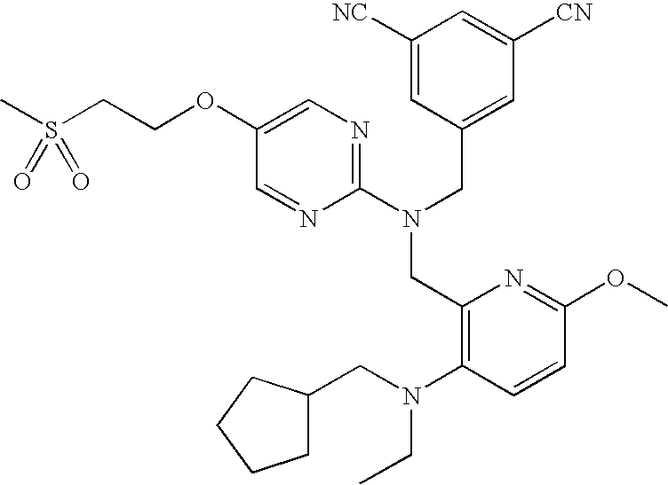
C1(OCCS(C)(=O)=O)=CN=C(N(CC2=CC([CN])=CC([NC])=C2)CC2=C(N(CC3CCCC3)CC)C=CC(OC)=N2)N=C1
